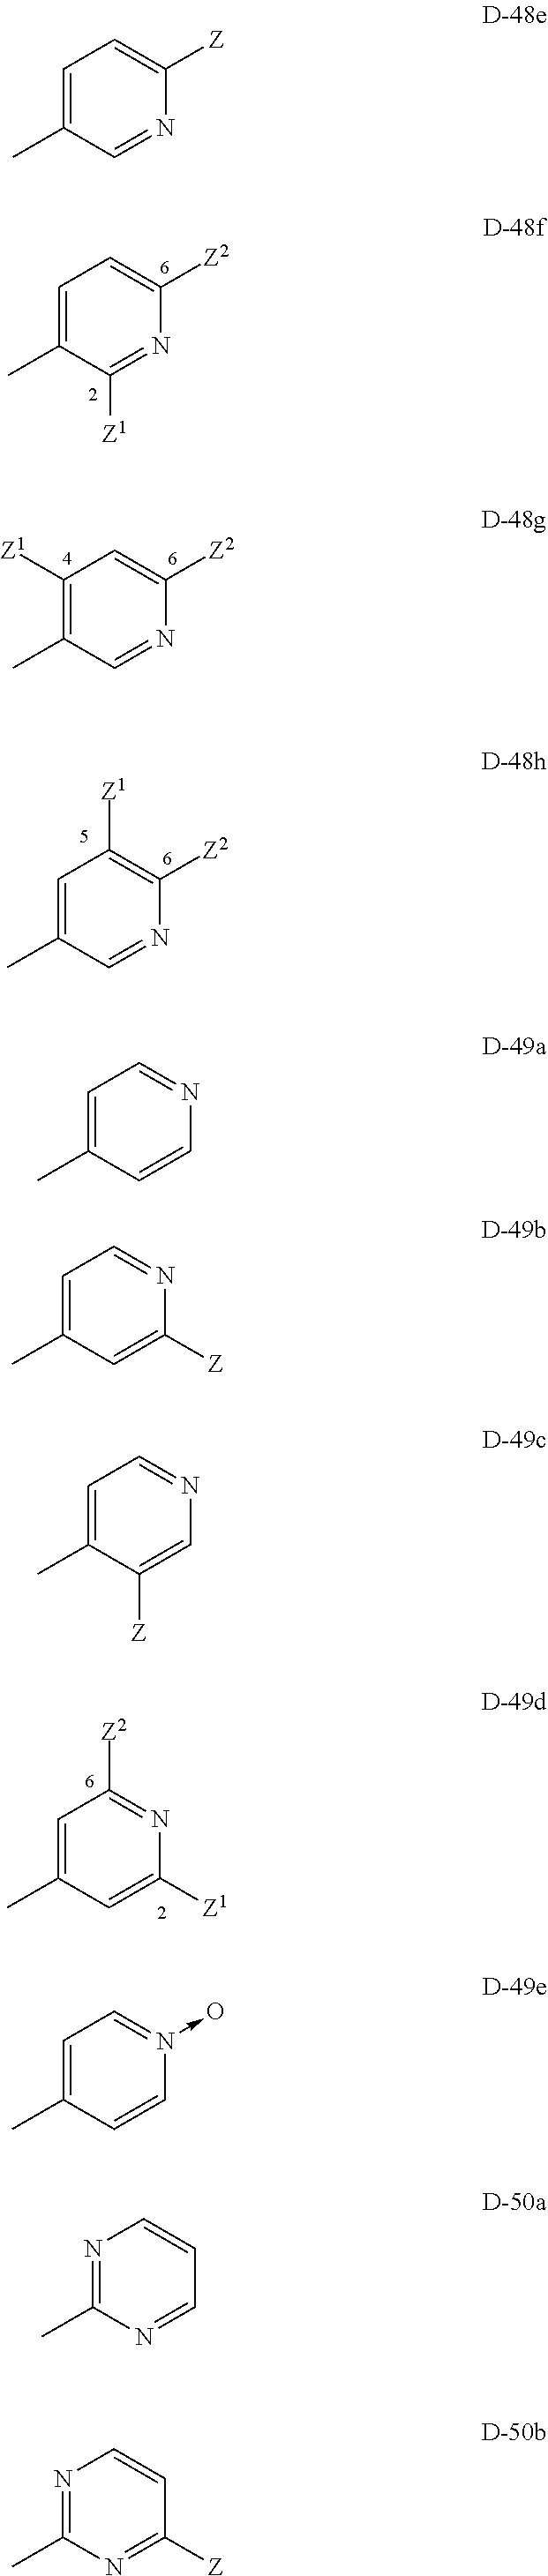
C1([Z1])=C(C)C=NC([Z2])=C1.C1=C(C)C=NC([Z2])=C1[Z1].C1=C(C)C=C([Z1])N=C1[Z2].C1=C(C)C([Z1])=NC([Z2])=C1.C1=C(C)C=NC([Z])=C1.C1=C(C)C=CN=C1.C1=C(C)C=C([Z])N=C1.C1=C(C)C([Z])=CN=C1.C1=C(C)C=CN(->O)=C1.N1=C(C)N=CC=C1.N1=C(C)N=C([Z])C=C1
